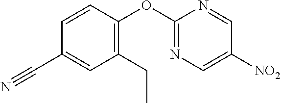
C1=CC(OC2=NC=C([NO2])C=N2)=C(CC)C=C1C#N
